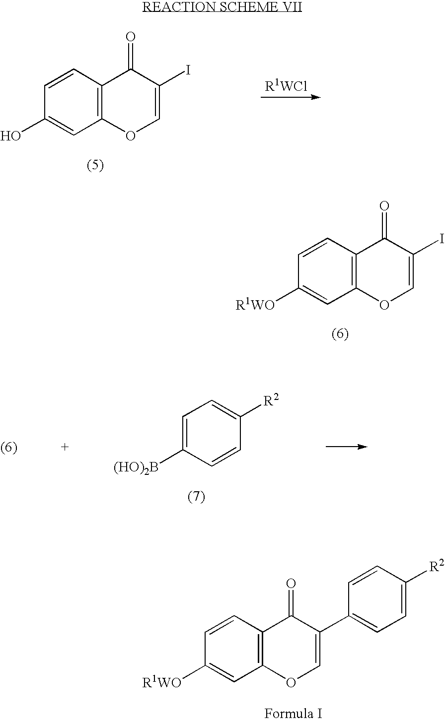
C1=CC2=C(C=C1O)OC=C(I)C2=O.C1=CC2=C(C=C1[R1WO])OC=C(I)C2=O.C1=C([(HO)2B])C=CC([R2])=C1.C1=CC2=C(C=C1[R1WO])OC=C(C1=CC=C([R2])C=C1)C2=O
